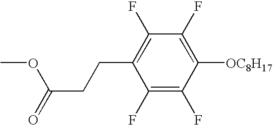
C1(F)=C(F)C([OC8H17])=C(F)C(F)=C1CCC(=O)OC
